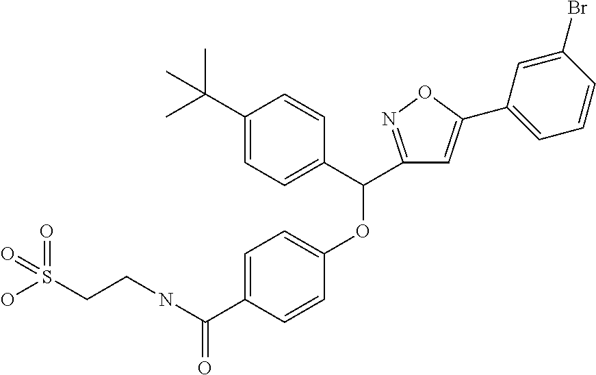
C1=C(C(NCCS(O)(=O)=O)=O)C=CC(OC(C2=CC=C(C(C)(C)C)C=C2)C2=NOC(C3=CC=CC(Br)=C3)=C2)=C1
